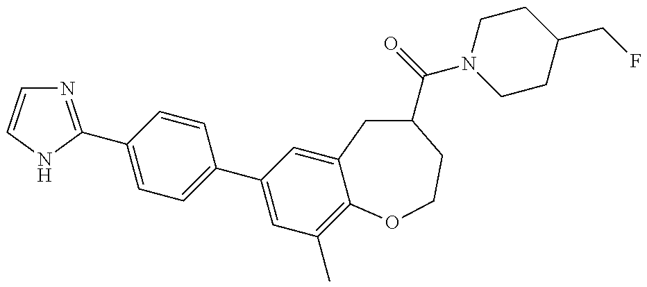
N1=C(C2=CC=C(C3=CC(C)=C4C(=C3)CC(C(=O)N3CCC(CF)CC3)CCO4)C=C2)NC=C1
